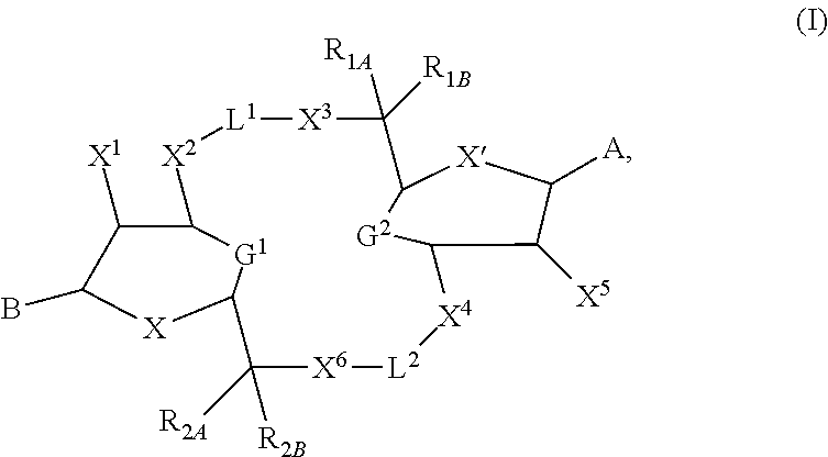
[X2]1C2C([X1])C(B)[X]C([G1]2)C([R2B])([R2A])[X6][L2][X4]C2C([X5])C([A])[X]C(C([R1A])([R1B])[X3][L1]1)[G2]2
